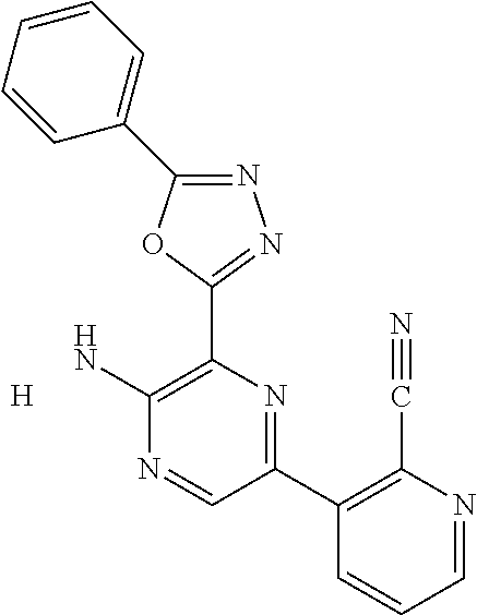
N1=C(C2=CC=CC=C2)OC(C2=C(N)N=CC(C3=C(C#N)N=CC=C3)=N2)=N1.[H]
